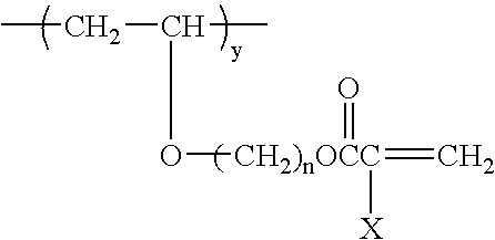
CCC(C)O[CH2)nOCC](=C)([X])=O
